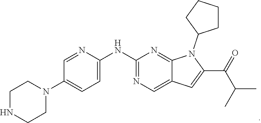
C1=NC(NC2=NC=C3C(=N2)N(C2CCCC2)C(C(C(C)C)=O)=C3)=CC=C1N1CCNCC1
